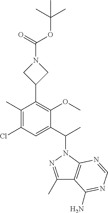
C1(C)=C(Cl)C=C(C(C)N2N=C(C)C3=C2N=CN=C3N)C(OC)=C1C1CN(C(OC(C)(C)C)=O)C1
